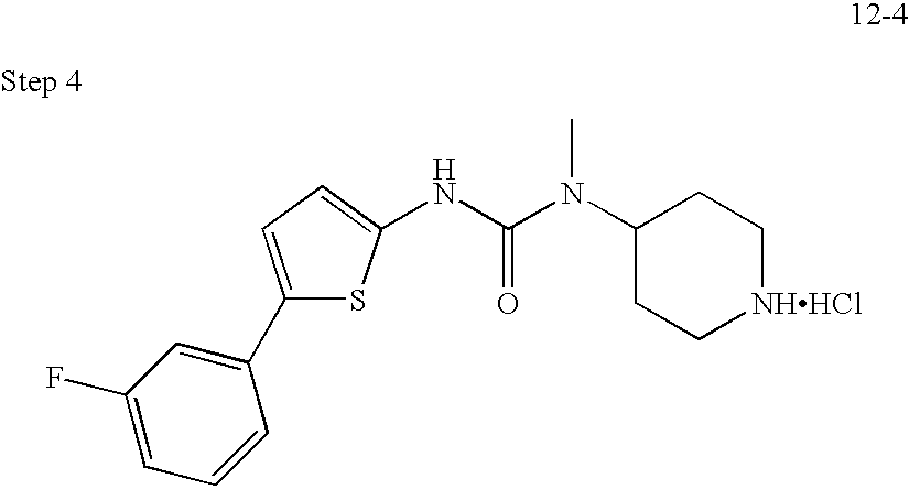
N(C(N(C1CC[NHHCl]CC1)C)=O)C1=CC=C(C2=CC(F)=CC=C2)S1
